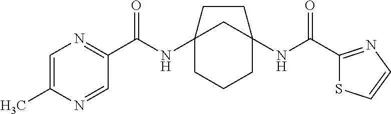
C12(NC(C3=NC=C(C)N=C3)=O)CCCC(NC(C3=NC=CS3)=O)(C1)CC2
